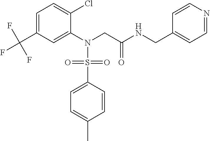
C1=C(C(F)(F)F)C=C(N(CC(NCC2=CC=NC=C2)=O)S(C2=CC=C(C)C=C2)(=O)=O)C(Cl)=C1
